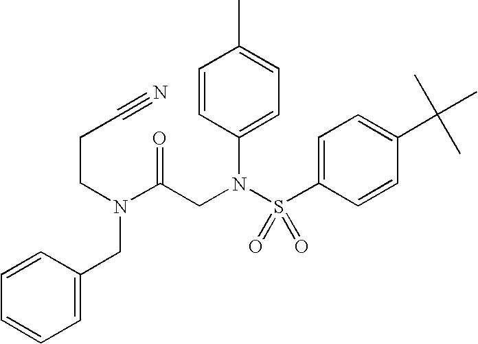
C1=CC(N(S(=O)(=O)C2=CC=C(C(C)(C)C)C=C2)CC(N(CCC#N)CC2=CC=CC=C2)=O)=CC=C1C
